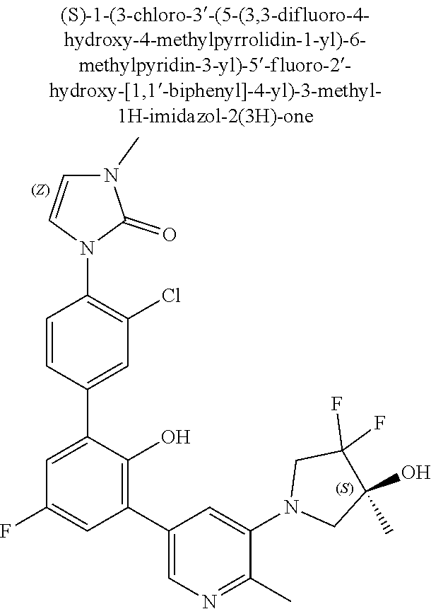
C1(O)(C)CN(C2=CC(C3=C(O)C(C4=CC(Cl)=C(N5C=CN(C)C5=O)C=C4)=CC(F)=C3)=CN=C2C)CC1(F)F
